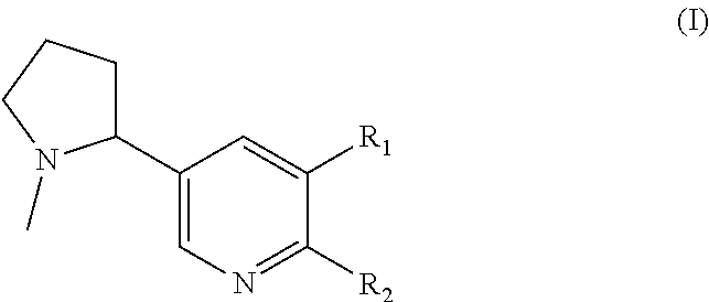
C1(C2CCCN2C)=CN=C([R2])C([R1])=C1
